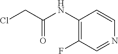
C1(NC(CCl)=O)=C(F)C=NC=C1
